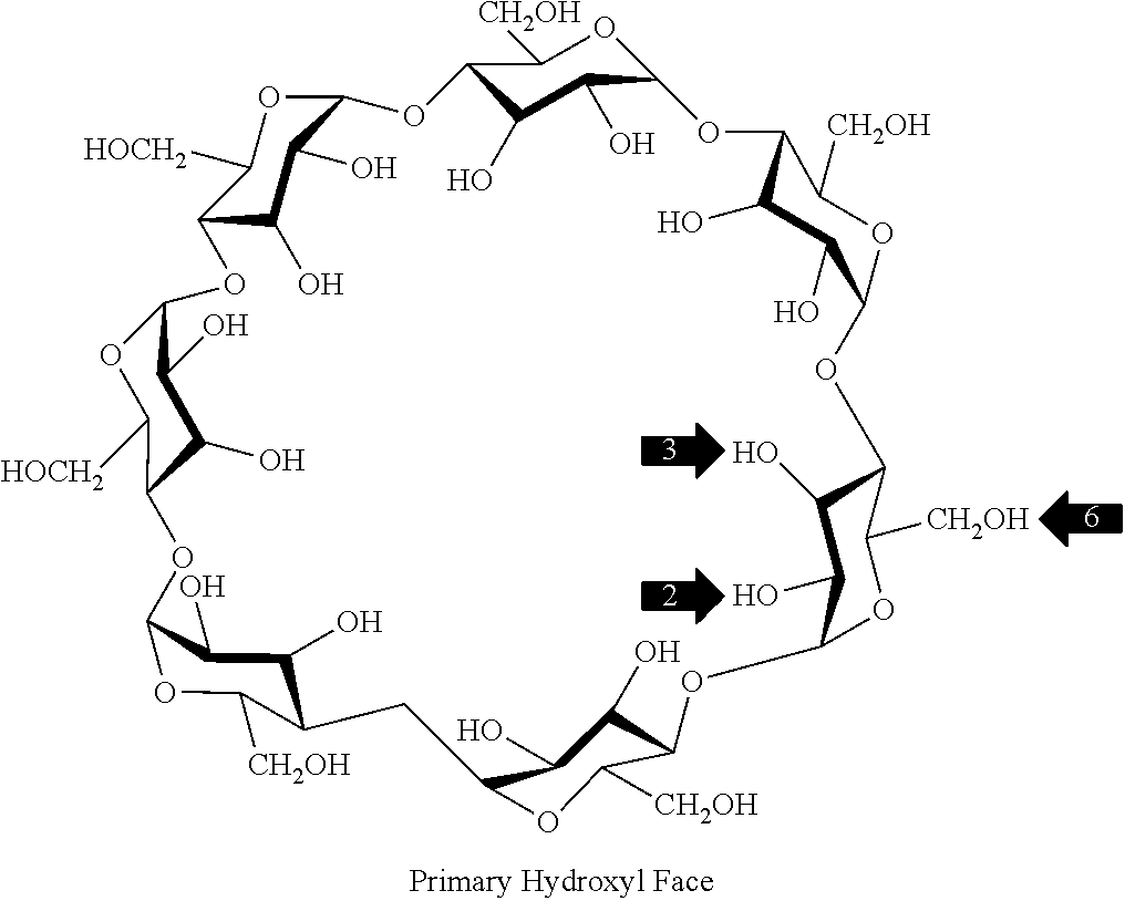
C12OC([CH2OH])C(C(O)C1O)OC1C(O)C(O)C(C([HOCH2])O1)OC1C(O)C(O)C(C([HOCH2])O1)OC1OC([CH2OH])C(C(O)C1O)CC1C(O)C(O)C(OC3C(O)C(O)C(OC4C(O)C(O)C(O2)C([CH2OH])O4)C([CH2OH])O3)C([CH2OH])O1
